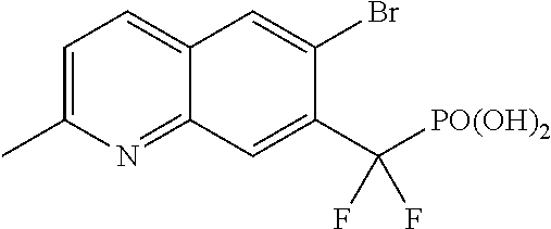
C1=C(C)N=C2C(=C1)C=C(Br)C(C([PO(OH)2])(F)F)=C2
